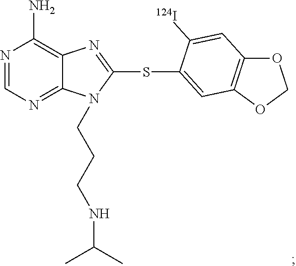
N1=CN=C2C(=C1N)N=C(SC1=CC3=C(OCO3)C=C1[124I])N2CCCNC(C)C
